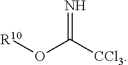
N=C([CCl3])O[R10]
